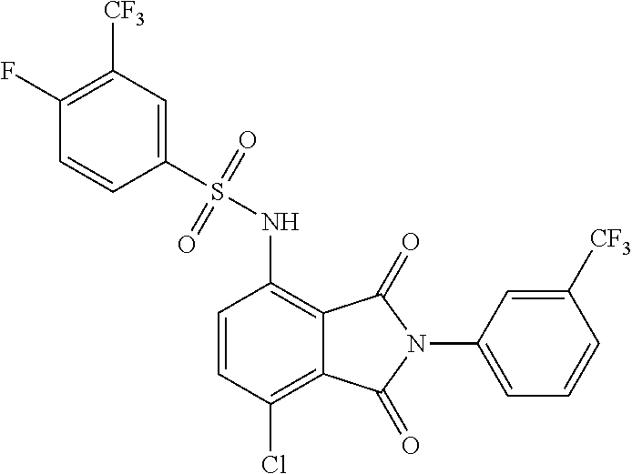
C1=CC(Cl)=C2C(=C1NS(C1=CC([CF3])=C(F)C=C1)(=O)=O)C(=O)N(C1=CC=CC([CF3])=C1)C2=O
